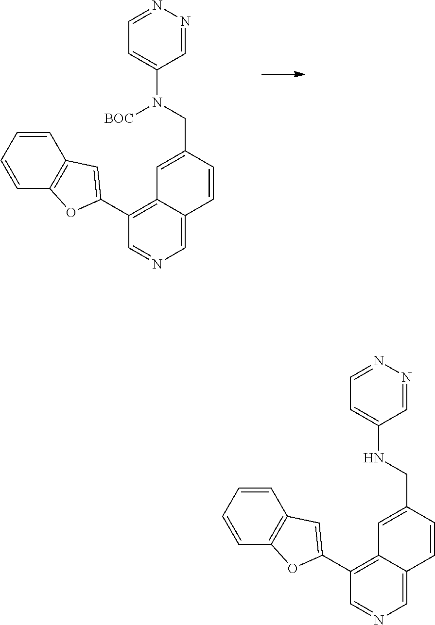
C1(C2=CC3=C(O2)C=CC=C3)=C2C(=CN=C1)C=CC(CN(C1=CC=NN=C1)[BOC])=C2.C1(C2=CC3=C(O2)C=CC=C3)=C2C(=CN=C1)C=CC(CNC1=CC=NN=C1)=C2
